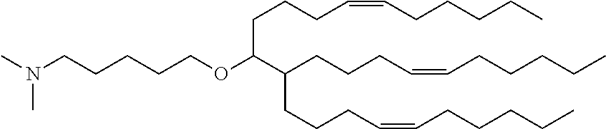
N(CCCCCOC(C(CCCC=CCCCCC)CCCC=CCCCCC)CCCC=CCCCCC)(C)C
